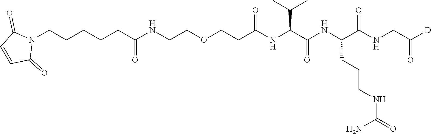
C(C(NC(C(NC(C(NCC([D])=O)=O)CCCNC(=O)N)=O)C(C)C)=O)COCCNC(CCCCCN1C(=O)C=CC1=O)=O
